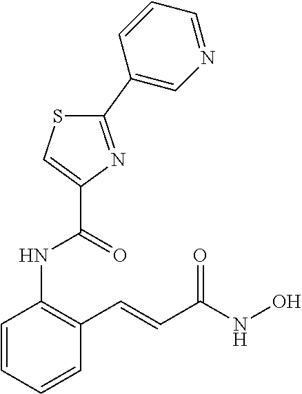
C1=CC=CC(C=CC(NO)=O)=C1NC(C1=CSC(C2=CN=CC=C2)=N1)=O
